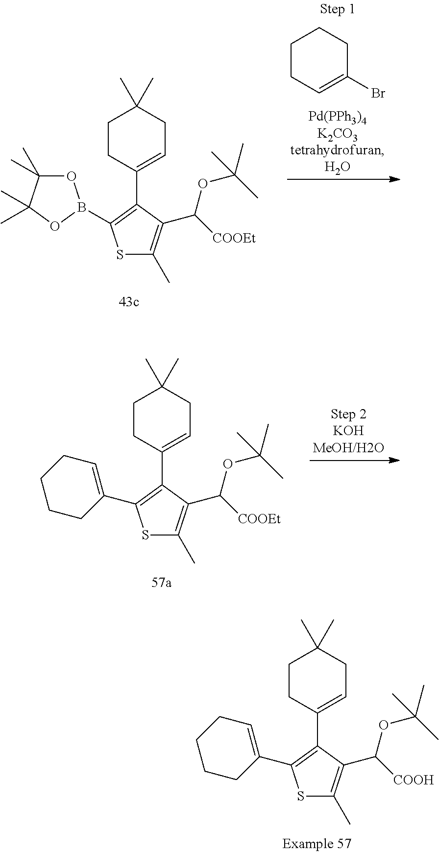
S1C(C)=C(C(OC(C)(C)C)[COOH])C(C2=CCC(C)(C)CC2)=C1C1=CCCCC1.S1C(C)=C(C(OC(C)(C)C)[COOEt])C(C2=CCC(C)(C)CC2)=C1C1=CCCCC1.O1C(C)(C)C(C)(C)OB1C1=C(C2=CCC(C)(C)CC2)C(C(OC(C)(C)C)[COOEt])=C(C)S1.C1CC=C(Br)CC1
